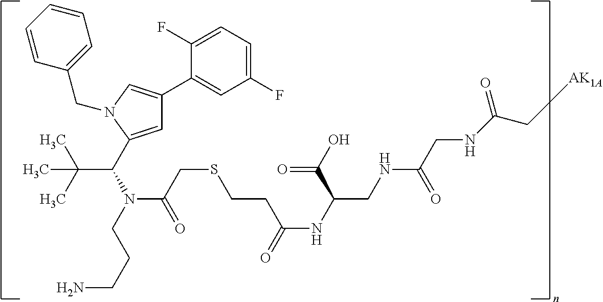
C1=C(C(C(C)(C)C)N(C(=O)CSCCC(NC(CNC(CNC(C[AK1A])=O)=O)C(O)=O)=O)CCCN)N(CC2=CC=CC=C2)C=C1C1=CC(F)=CC=C1F
